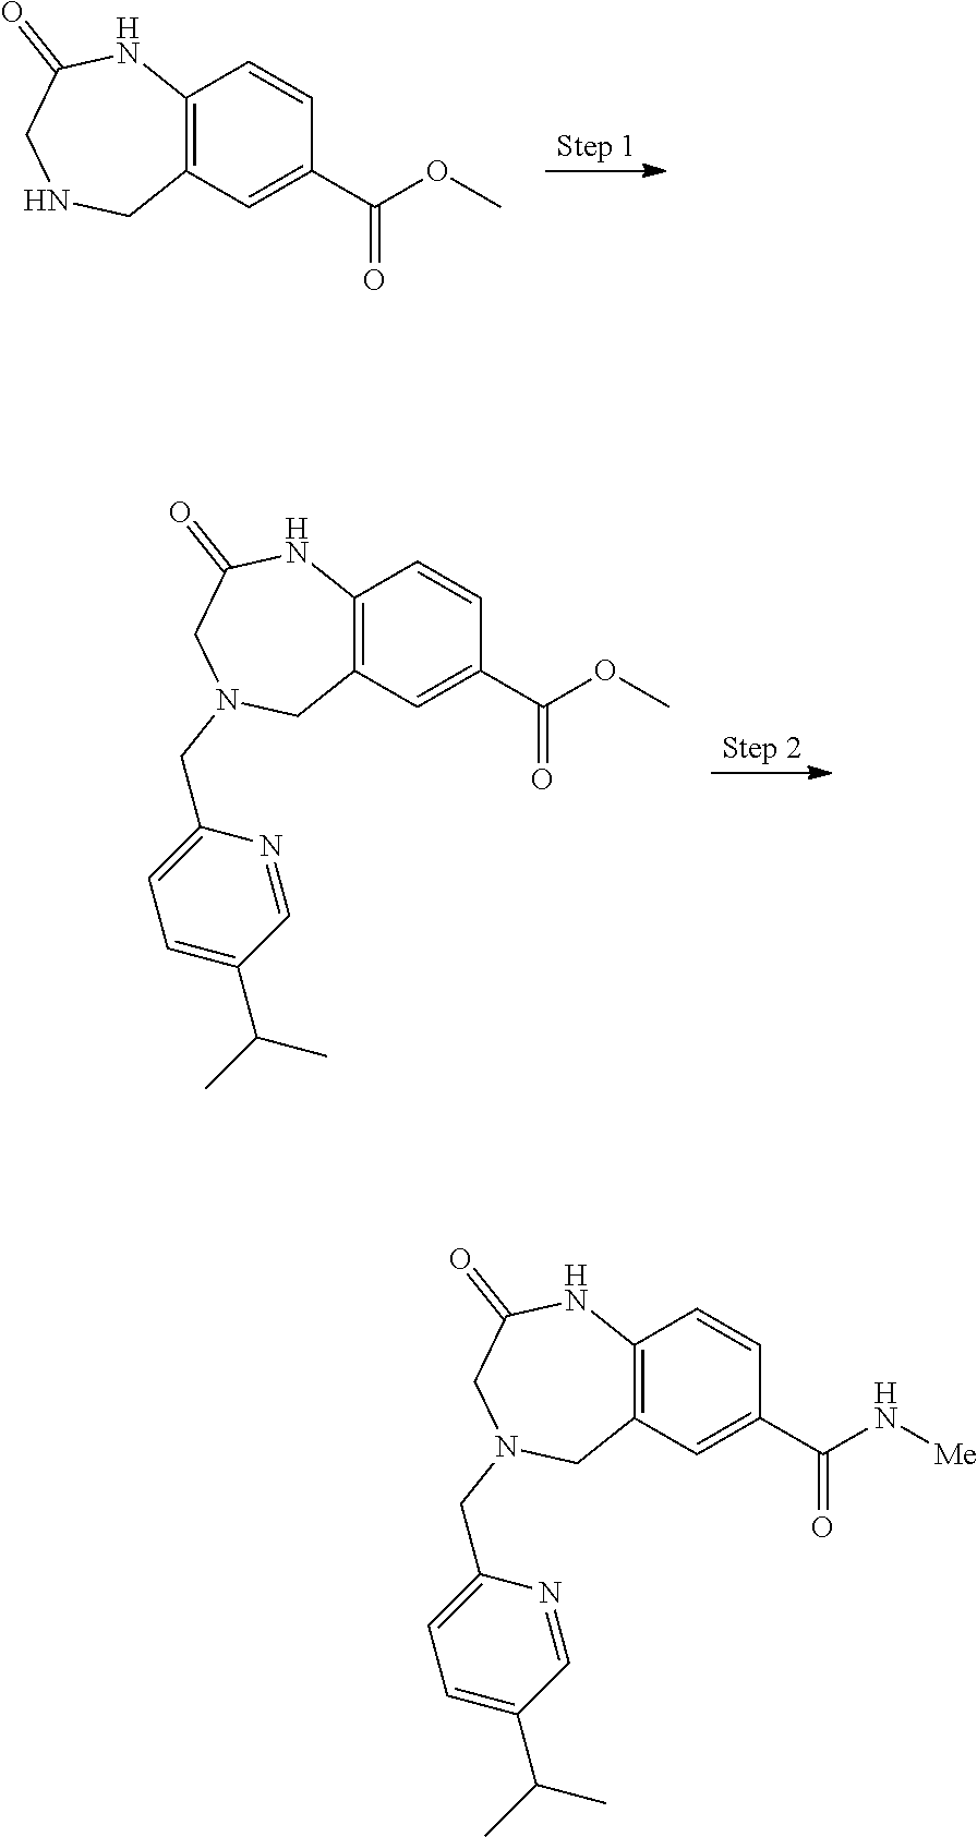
C12=C(C=C(C(OC)=O)C=C1)CNCC(=O)N2.C12=C(C=C(C(OC)=O)C=C1)CN(CC1=CC=C(C(C)C)C=N1)CC(=O)N2.C12=C(C=C(C(N[Me])=O)C=C1)CN(CC1=CC=C(C(C)C)C=N1)CC(=O)N2
